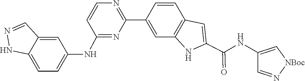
C1=CC2=C(C=C1C1=NC=CC(NC3=CC=C4C(=C3)C=NN4)=N1)NC(C(NC1=C[NBoc]N=C1)=O)=C2
